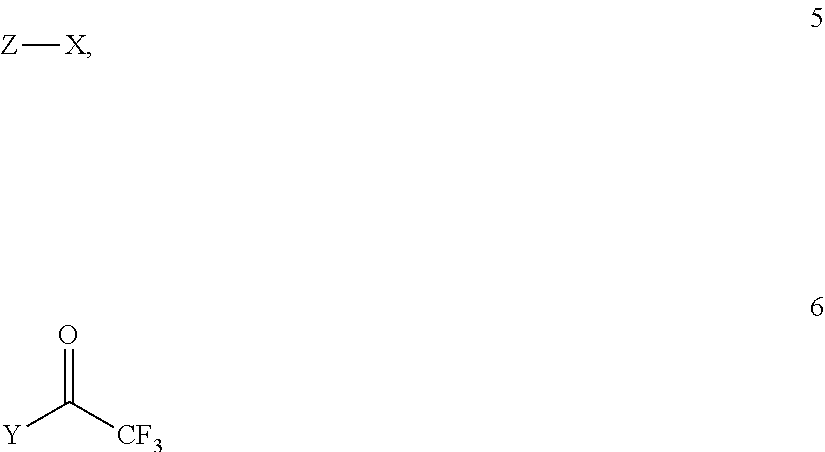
[Z][X].[Y]C([CF3])=O
